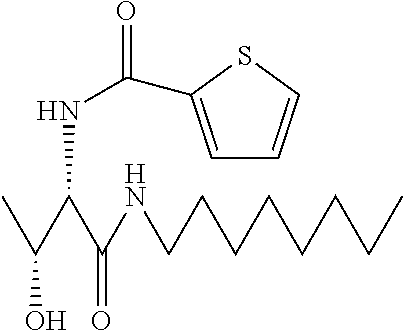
CC(C(C(NCCCCCCCC)=O)NC(=O)C1=CC=CS1)O
